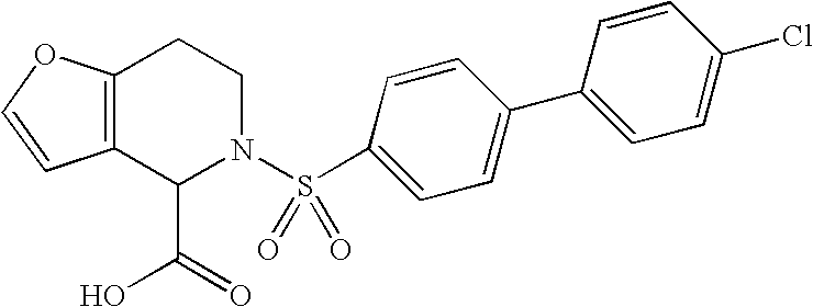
C12=C(C(C(=O)O)N(S(C3=CC=C(C4=CC=C(Cl)C=C4)C=C3)(=O)=O)CC1)C=CO2
